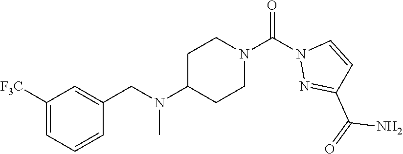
[F3C]C1=CC=CC(CN(C2CCN(C(N3N=C(C(=O)N)C=C3)=O)CC2)C)=C1
